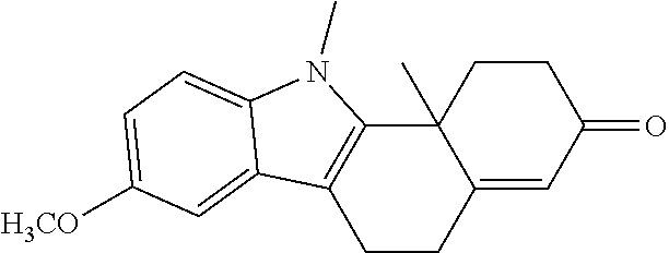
C1CC2(C)C(=CC1=O)CCC1=C2N(C)C2=CC=C([H3CO])C=C12
